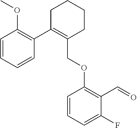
C1C(C2=C(OC)C=CC=C2)=C(COC2=C(C=O)C(F)=CC=C2)CCC1
